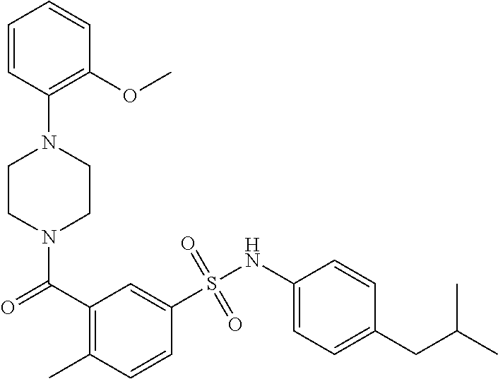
N1(C(=O)C2=C(C)C=CC(S(NC3=CC=C(CC(C)C)C=C3)(=O)=O)=C2)CCN(C2=C(OC)C=CC=C2)CC1
